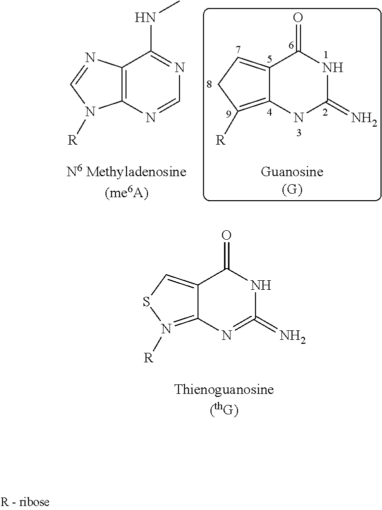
C12=CSN([R])=C1N=C(=N)NC2=O.C12=C(N=CN=C1NC)N([R])C=N2.C12=CCC([R])=C1NC(=N)NC2=O
